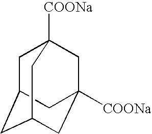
C1C2CC3CC([COONa])(CC1([COONa])C3)C2
